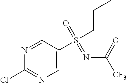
N1=CC(S(CCC)(=O)=NC([CF3])=O)=CN=C1Cl
